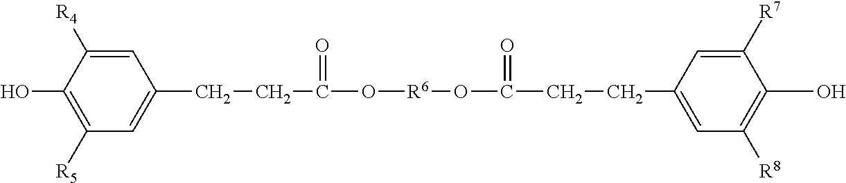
C1([R5])=C(O)C([R4])=CC(CCC(=O)O[R6]OC(=O)CCC2=CC([R8])=C(O)C([R7])=C2)=C1
